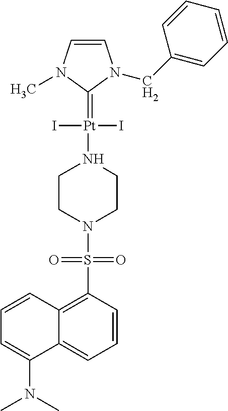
C1=CN(C)C(=[Pt](N2CCN(S(C3=C4C(=CC=C3)C(N(C)C)=CC=C4)(=O)=O)CC2)(I)I)N1CC1=CC=CC=C1
